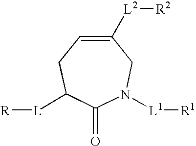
C1(=O)N([L1][R1])CC([L2][R2])=CCC1[L][R]
